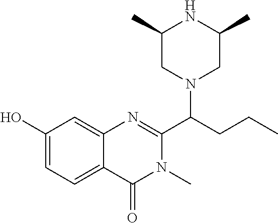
C1(C)CN(C(CCC)C2=NC3=CC(O)=CC=C3C(=O)N2C)CC(C)N1
